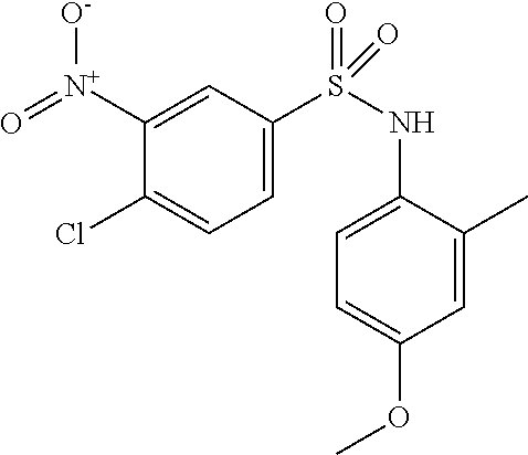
C1(NS(=O)(=O)C2=CC=C(Cl)C([N+]([O-])=O)=C2)=CC=C(OC)C=C1C
